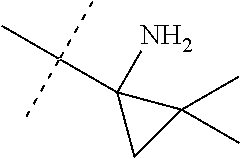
C1(N)(C(C)(C)C)CC1(C)C
